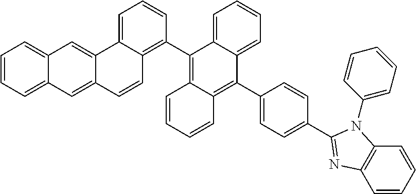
C1=CC=C2C(=C1)C=C1C(=C2)C=CC2=C(C3=C4C(=C(C5=CC=C(C6=NC7=C(C=CC=C7)N6C6=CC=CC=C6)C=C5)C5=CC=CC=C35)C=CC=C4)C=CC=C12
